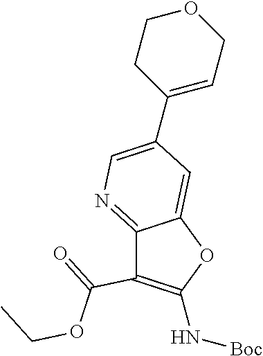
CCOC(C1=C(N[Boc])OC2=CC(C3=CCOCC3)=CN=C12)=O
